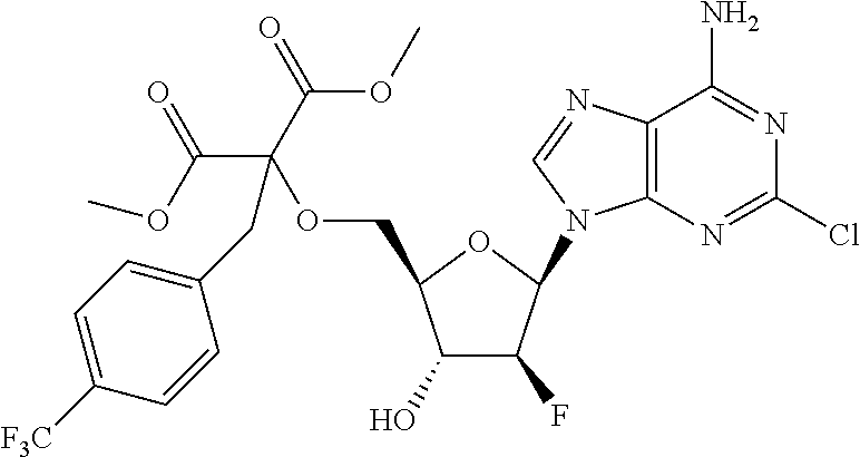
C12=C(N=CN1C1C(F)C(O)C(COC(C(OC)=O)(C(=O)OC)CC3=CC=C([F3C])C=C3)O1)C(N)=NC(Cl)=N2
